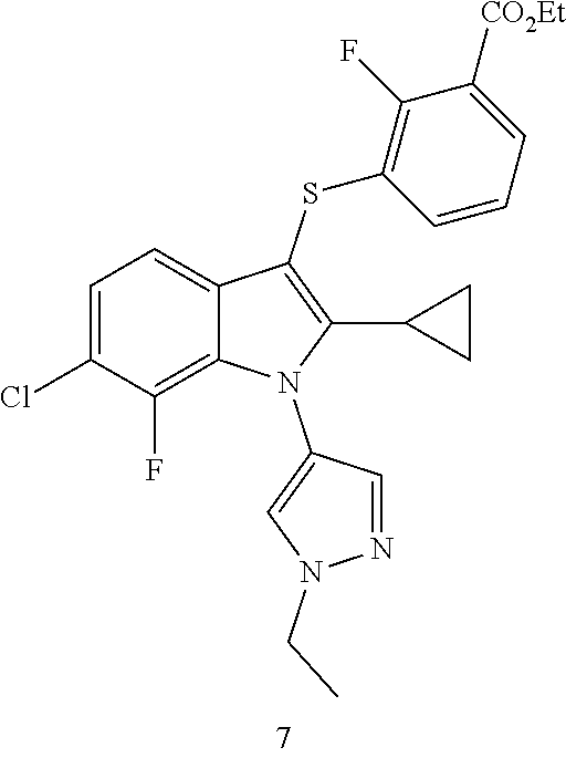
C1=C(Cl)C(F)=C2C(=C1)C(SC1=C(F)C([CO2Et])=CC=C1)=C(C1CC1)N2C1=CN(CC)N=C1
